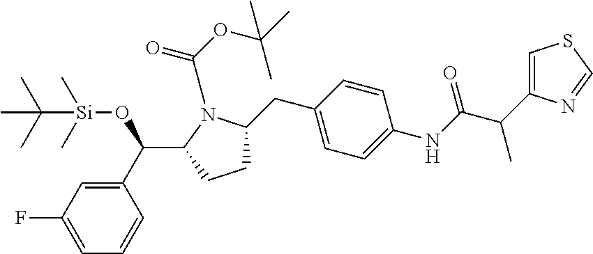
C1(C(O[Si](C)(C)C(C)(C)C)C2N(C(OC(C)(C)C)=O)C(CC3=CC=C(NC(C(C4=CSC=N4)C)=O)C=C3)CC2)=CC(F)=CC=C1
